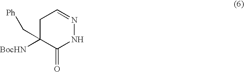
C1C(C[Ph])([BocHN])C(=O)NN=C1
